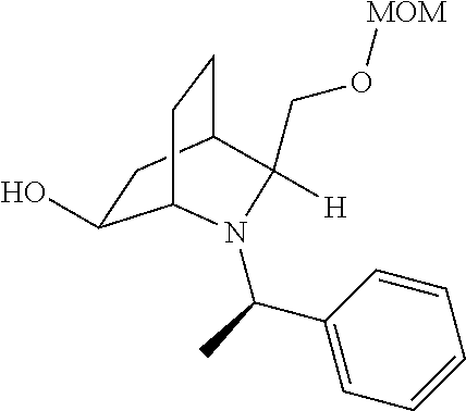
C(C1([H])C2CCC(C(O)C2)N1C(C1=CC=CC=C1)C)O[MOM]
